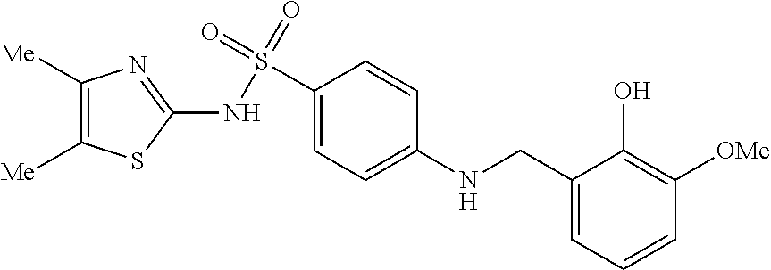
C1(NS(C2=CC=C(NCC3=CC=CC([OMe])=C3O)C=C2)(=O)=O)=NC([Me])=C([Me])S1
